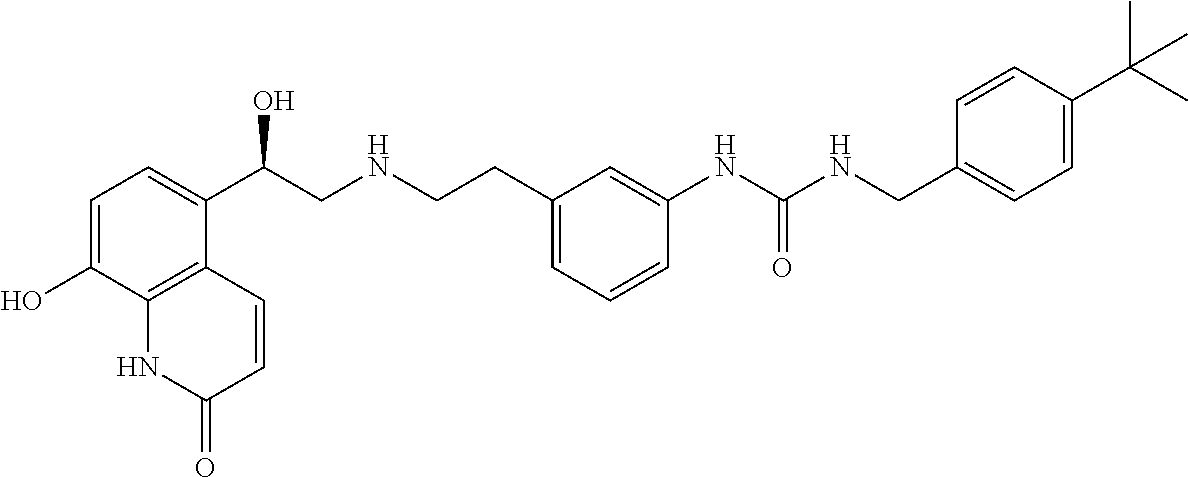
C1=C(O)C2=C(C(C(CNCCC3=CC=CC(NC(NCC4=CC=C(C(C)(C)C)C=C4)=O)=C3)O)=C1)C=CC(=O)N2
